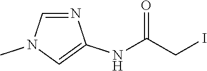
C1=NC(NC(CI)=O)=CN1C
